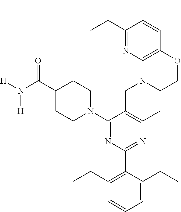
C1(N2CCC(C(N([H])[H])=O)CC2)=NC(C2=C(CC)C=CC=C2CC)=NC(C)=C1CN1C2=C(C=CC(C(C)C)=N2)OCC1
